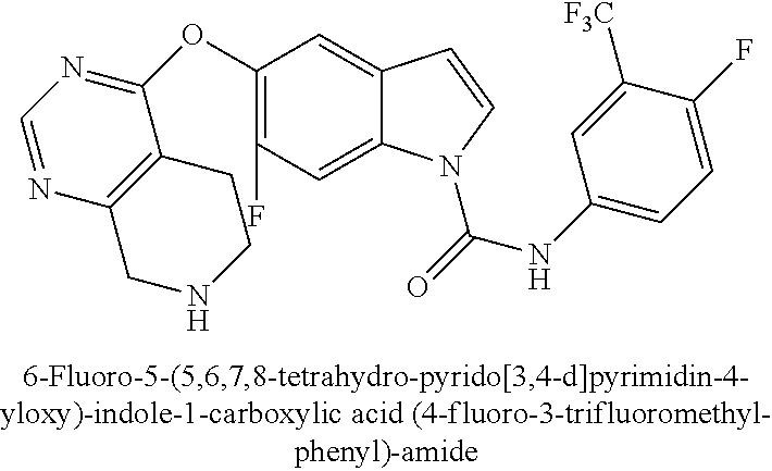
C1(OC2=NC=NC3=C2CCNC3)=C(F)C=C2C(=C1)C=CN2C(=O)NC1=CC=C(F)C([CF3])=C1
